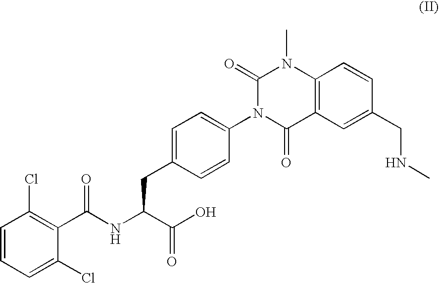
C1=CC=C(Cl)C(C(NC(C(=O)O)CC2=CC=C(N3C(=O)C4=C(N(C)C3=O)C=CC(CNC)=C4)C=C2)=O)=C1Cl
